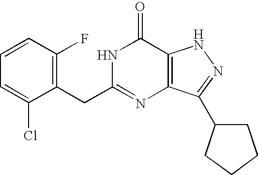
C1(F)=C(CC2=NC3=C(C(=O)N2)NN=C3C2CCCC2)C(Cl)=CC=C1
